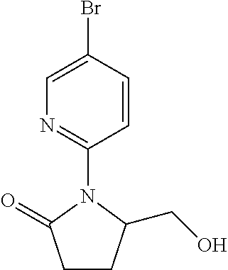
C1=C(Br)C=CC(N2C(=O)CCC2CO)=N1
